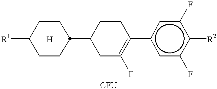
[R1]C1CCC(C2CC(F)=C(c3cc(F)c([R2])c(F)c3)CC2)CC1.[H]
